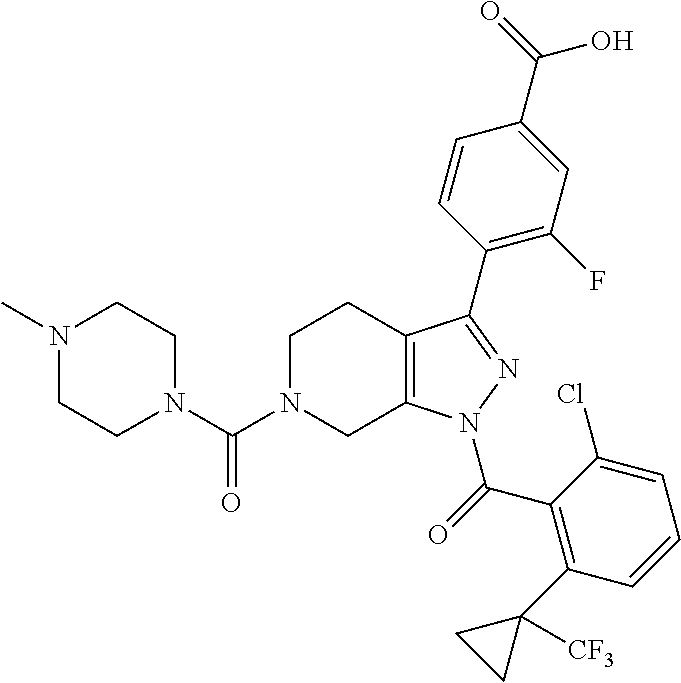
C12=C(N(C(C3=C(C4([CF3])CC4)C=CC=C3Cl)=O)N=C1C1=C(F)C=C(C(O)=O)C=C1)CN(C(N1CCN(C)CC1)=O)CC2
